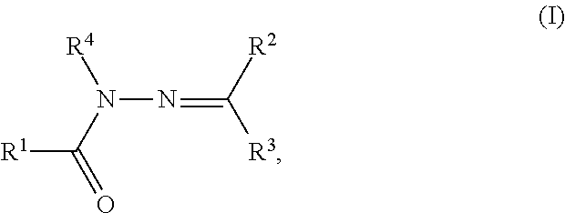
N(N=C([R3])[R2])(C(=O)[R1])[R4]
